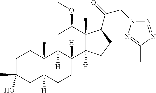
C1C(C)(O)CC2([H])C(C)(C1)C1([H])C([H])(CC2)C2([H])C(C)(C(OC)C1)C(C(=O)CN1N=NC(C)=N1)CC2
